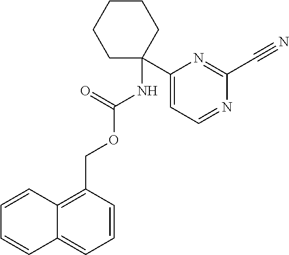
N(C(OCC1=C2C(=CC=C1)C=CC=C2)=O)C1(C2=CC=NC(C#N)=N2)CCCCC1
